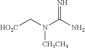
[HO2C]CN(C(N)=N)[CH2CH3]
